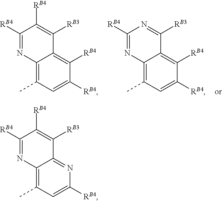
C1([RB4])=NC2=C(C)C=C([RB4])C([RB4])=C2C([RB3])=C1[RB4].C1([RB4])=NC2=C(C)C=C([RB4])C([RB4])=C2C([RB3])=N1.C1([RB4])=NC2=C(C)C=C([RB4])N=C2C([RB3])=C1[RB4]
